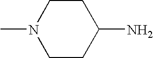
CN1CCC(N)CC1
